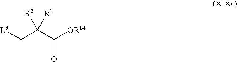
[L3]CC(C([OR14])=O)([R2])[R1]
